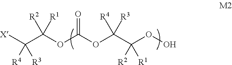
[X]C(C(OC(OC(C(OO)([R2])[R1])([R4])[R3])=O)([R2])[R1])([R4])[R3]
